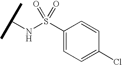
N(S(C1=CC=C(Cl)C=C1)(=O)=O)C(C)C
